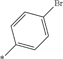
*C1=CC=C(Br)C=C1
